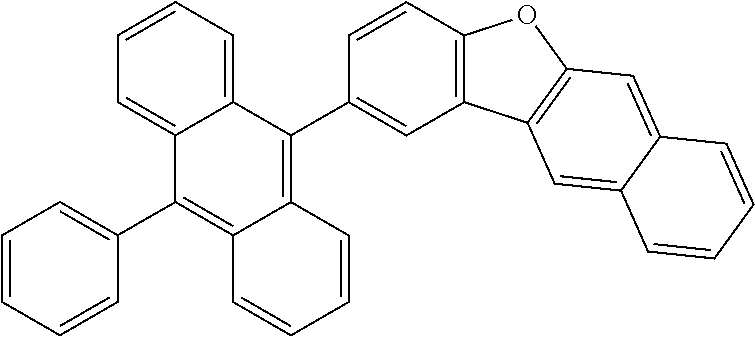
C1=C(C2=C3C=CC=CC3=C(C3=CC=CC=C3)C3=CC=CC=C23)C=CC2=C1C1=C(C=C3C=CC=CC3=C1)O2
